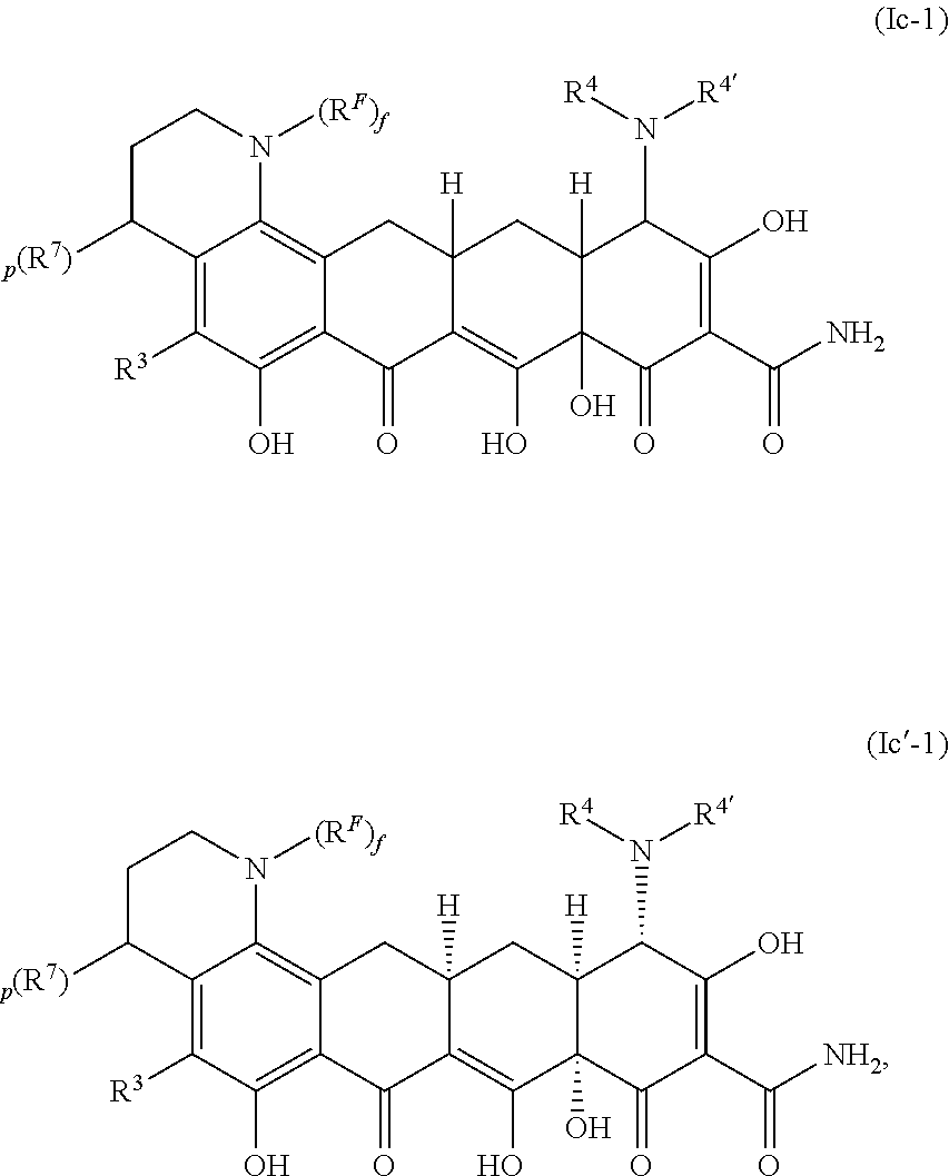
C12=C([R3])C(O)=C3C(=C1N([(RF)f])CCC2[p(R7)])CC1([H])C(=C(O)C2(O)C([H])(C1)C(N([R4])[R4])C(O)=C(C(N)=O)C2=O)C3=O.C12=C([R3])C(O)=C3C(=C1N([(RF)f])CCC2[p(R7)])CC1([H])C(=C(O)C2(O)C([H])(C1)C(N([R4])[R4])C(O)=C(C([NH2])=O)C2=O)C3=O
